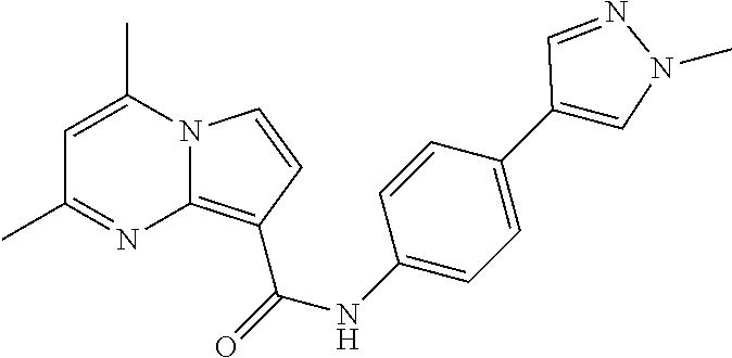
C1=C(C)N2C(=C(C(NC3=CC=C(C4=CN(C)N=C4)C=C3)=O)C=C2)N=C1C
